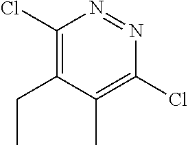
C1(Cl)=C(CC)C(C)=C(Cl)N=N1
